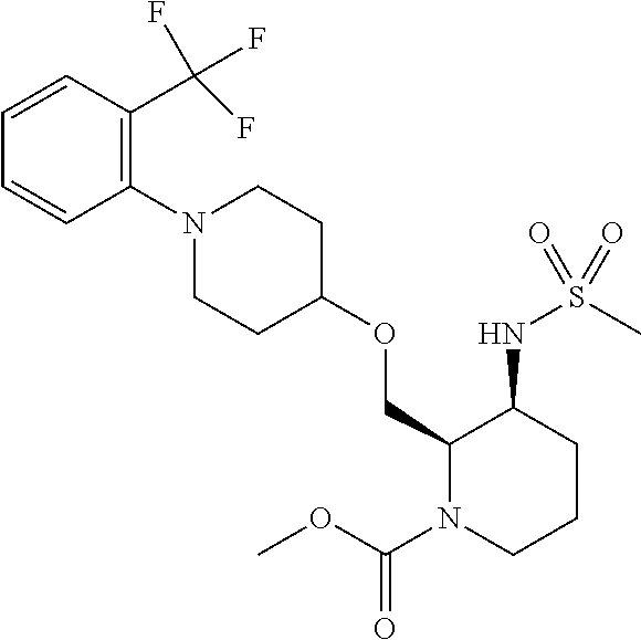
C1(COC2CCN(C3=C(C(F)(F)F)C=CC=C3)CC2)N(C(OC)=O)CCCC1NS(C)(=O)=O
